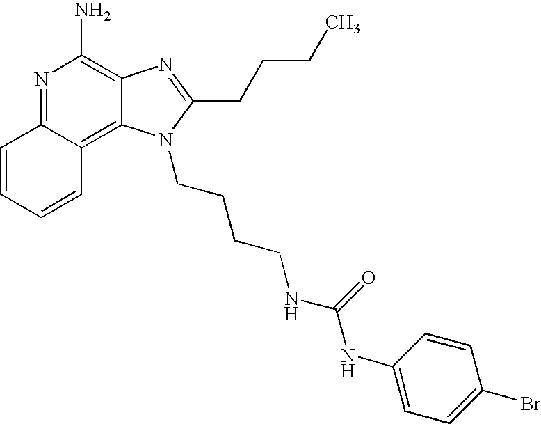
N1=C2C(=C3C(=C1N)N=C(CCCC)N3CCCCNC(NC1=CC=C(Br)C=C1)=O)C=CC=C2
